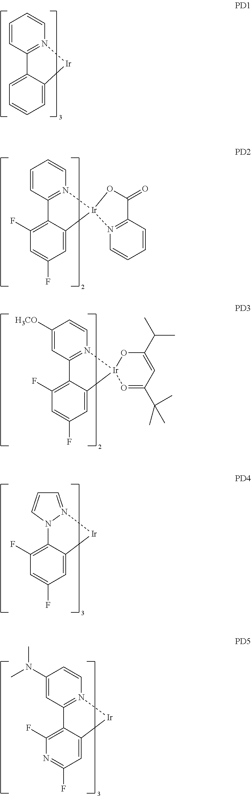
C1=CC2=N(C=C1)[Ir]C1=CC=CC=C21.C1=CC2=N(C=C1)[Ir]1(C3=CC(F)=CC(F)=C23)N2=C(C=CC=C2)C(=O)O1.C12=C(F)C=C(F)C=C1[Ir]N1=CC=CN21.C1(N(C)C)=CC2=N(C=C1)[Ir]C1=CC(F)=NC(F)=C21.C1([H3CO])=CC2=N(C=C1)[Ir]1(C3=CC(F)=CC(F)=C23)O=C(C(C)(C)C)C=C(C(C)C)O1
